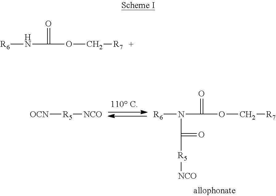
[OCN][R5][NCO].[R6]N(C(=O)OC[R7])C(=O)[R5][NCO].[R6]NC(=O)OC[R7]
